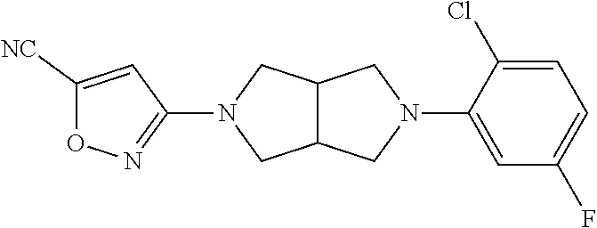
C12C(CN(C3=NOC([NC])=C3)C1)CN(C1=CC(F)=CC=C1Cl)C2
